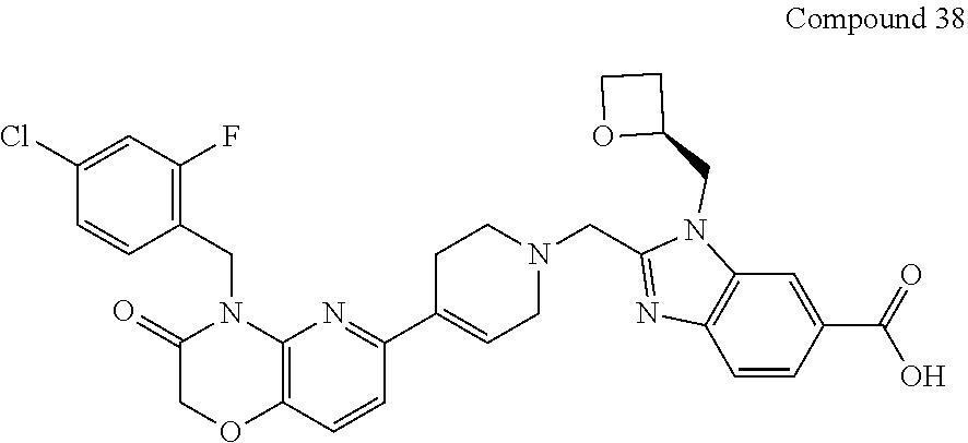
N1(CC2=C(F)C=C(Cl)C=C2)C2=C(C=CC(C3=CCN(CC4=NC5=C(N4CC4CCO4)C=C(C(O)=O)C=C5)CC3)=N2)OCC1=O
